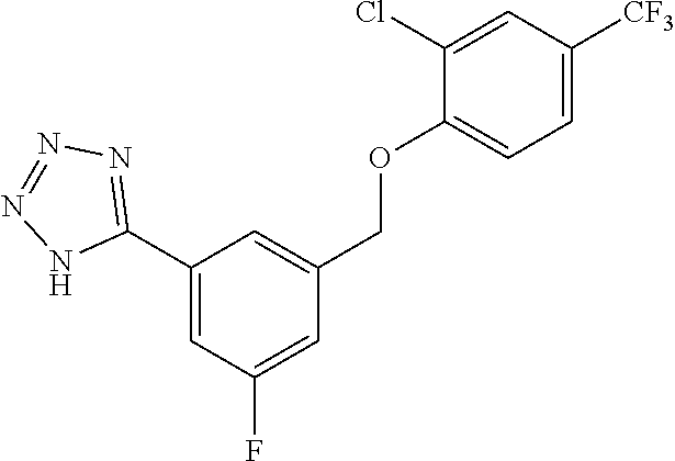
C1(C2=NN=NN2)=CC(F)=CC(COC2=CC=C([CF3])C=C2Cl)=C1
